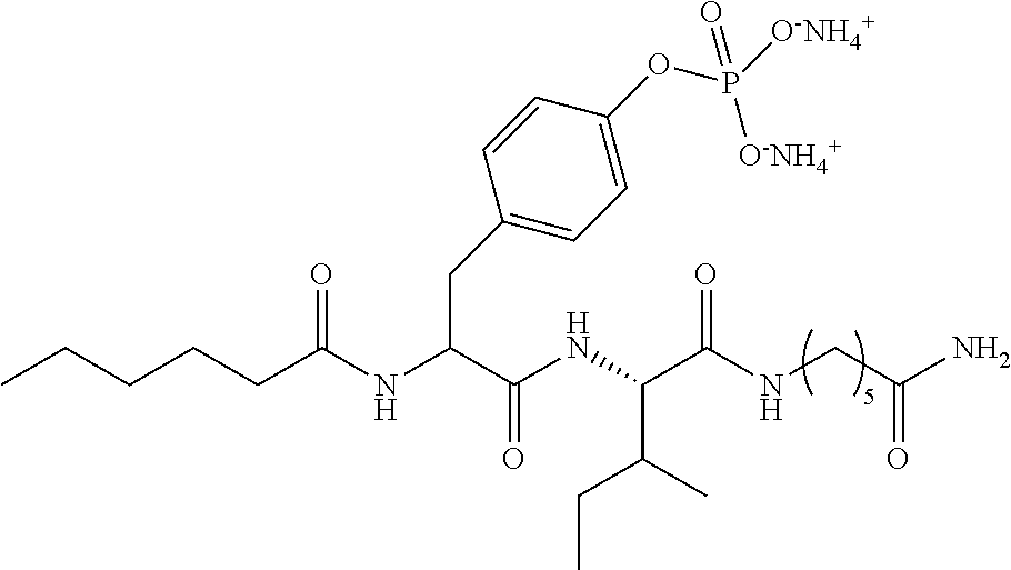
CCCCCC(NC(CC1=CC=C(OP([O-NH4+])([O-NH4+])=O)C=C1)C(=O)NC(C(NCC(N)=O)=O)C(C)CC)=O
